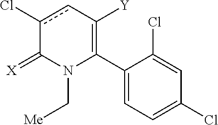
C1(C2=C([Y])cc(Cl)C(=[X])N2C[Me])=CC=C(Cl)C=C1Cl
